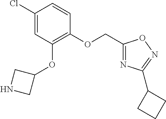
C1(Cl)=CC(OC2CNC2)=C(OCC2=NC(C3CCC3)=NO2)C=C1
